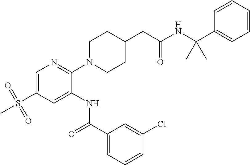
C1=C(S(=O)(=O)C)C=C(NC(C2=CC=CC(Cl)=C2)=O)C(N2CCC(CC(NC(C3=CC=CC=C3)(C)C)=O)CC2)=N1
